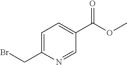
C(C1=CC=C(C(OC)=O)C=N1)Br
